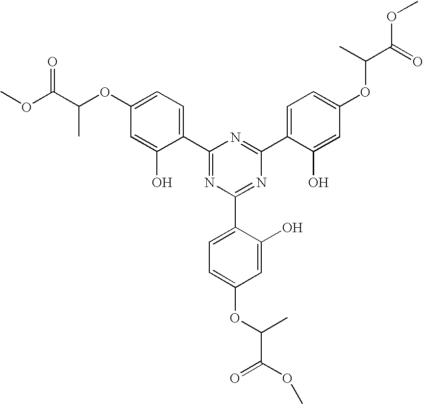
COC(C(C)OC1=CC=C(C2=NC(C3=CC=C(OC(C)C(OC)=O)C=C3O)=NC(C3=CC=C(OC(C)C(OC)=O)C=C3O)=N2)C(O)=C1)=O
